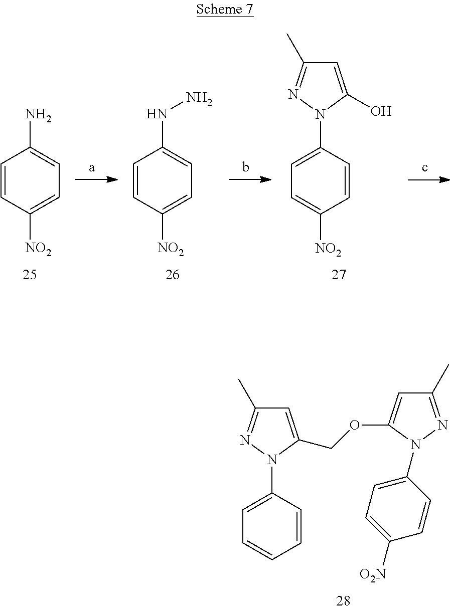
C1=CC(N2N=C(C)C=C2COC2=CC(C)=NN2C2=CC=C([O2N])C=C2)=CC=C1.C1=CC([NO2])=CC=C1N.C1=CC([NO2])=CC=C1NN.C1=C(N2N=C(C)C=C2O)C=CC([NO2])=C1
